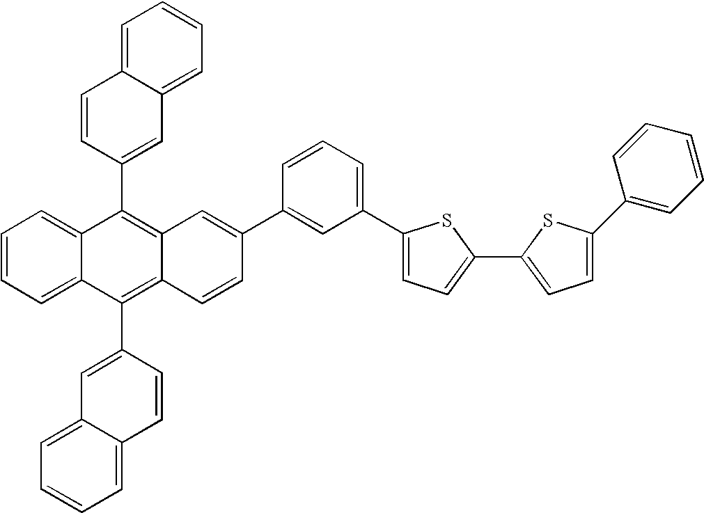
C1=CC=C2C(=C1)C(C1=CC3=CC=CC=C3C=C1)=C1C(=C2C2=CC3=CC=CC=C3C=C2)C=CC(C2=CC(C3=CC=C(C4=CC=C(C5=CC=CC=C5)S4)S3)=CC=C2)=C1
